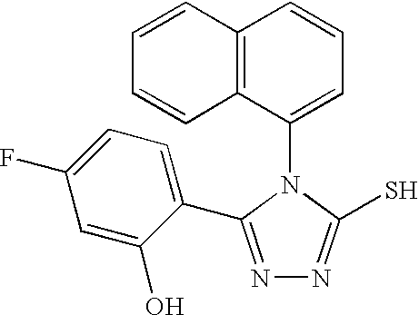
C12=C(C(N3C(S)=NN=C3C3=CC=C(F)C=C3O)=CC=C1)C=CC=C2
